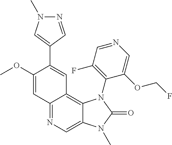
C1(OC)=CC2=NC=C3C(=C2C=C1C1=CN(C)N=C1)N(C1=C(F)C=NC=C1OCF)C(=O)N3C
